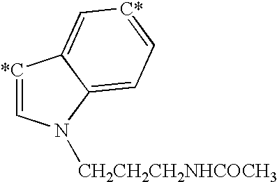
[*C]1=CN([CH2CH2CH2NHCOCH3])C2=CC=[C*]C=C12
